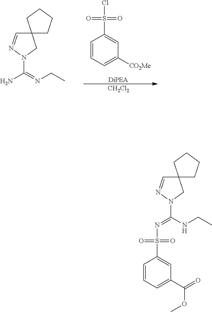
[CH2Cl2].[DiPEA].C1=CC=C([CO2Me])C=C1S(Cl)(=O)=O.NC(=NCC)N1CC2(C=N1)CCCC2.C1=CC=C(C(=O)OC)C=C1S(N=C(NCC)N1CC2(C=N1)CCCC2)(=O)=O
